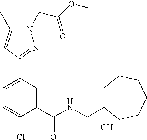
C1=C(C2=NN(CC(OC)=O)C(C)=C2)C=C(C(NCC2(O)CCCCCC2)=O)C(Cl)=C1
